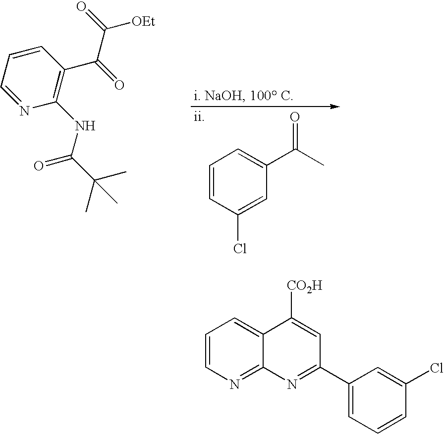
C1=NC(NC(=O)C(C)(C)C)=C(C(=O)C(=O)[OEt])C=C1.C1=CC(Cl)=CC(C(=O)C)=C1.C1=CN=C2C(=C1)C([CO2H])=CC(C1=CC=CC(Cl)=C1)=N2
